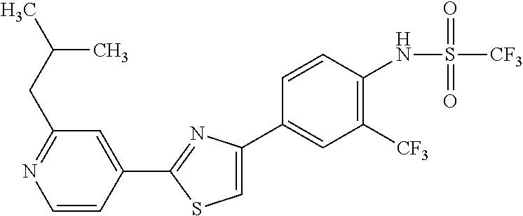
C1=CC(C2=NC(C3=CC([CF3])=C(NS([CF3])(=O)=O)C=C3)=CS2)=CC(CC(C)C)=N1
